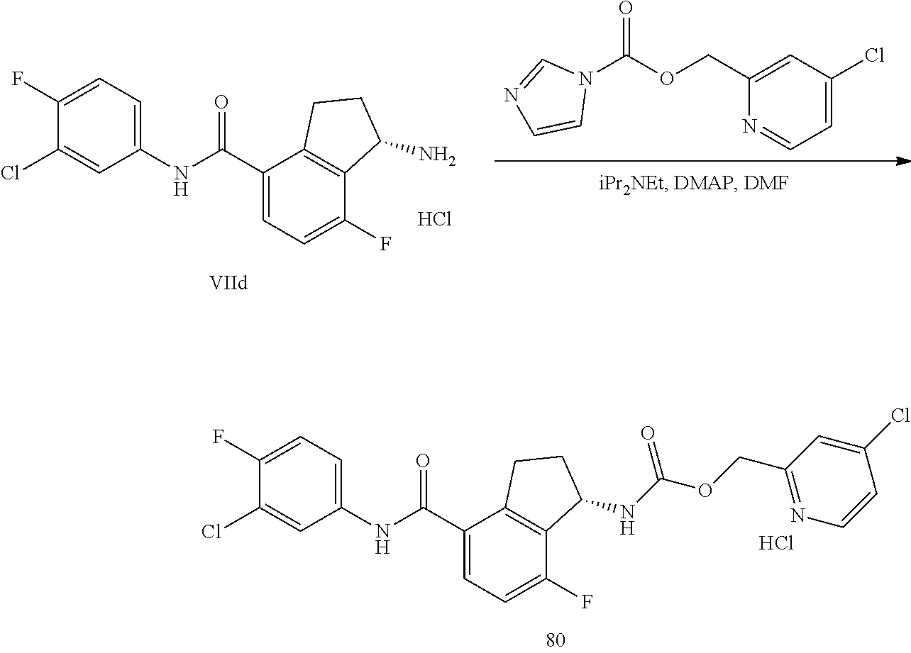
C1(Cl)=CC(NC(C2=CC=C(F)C3=C2CCC3NC(OCC2=NC=CC(Cl)=C2)=O)=O)=CC=C1F.Cl.N1(C(OCC2=CC(Cl)=CC=N2)=O)C=NC=C1.C1(Cl)=CC(NC(C2=CC=C(F)C3=C2CCC3N)=O)=CC=C1F.Cl
